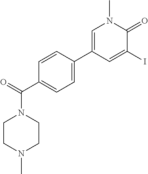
C(C1=CC=C(C2=CN(C)C(=O)C(I)=C2)C=C1)(=O)N1CCN(C)CC1
